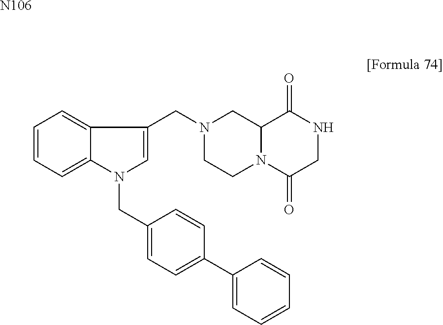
C1=CC=C2C(=C1)C(CN1CCN3C(C1)C(=O)NCC3=O)=CN2CC1=CC=C(C2=CC=CC=C2)C=C1.[N106]
